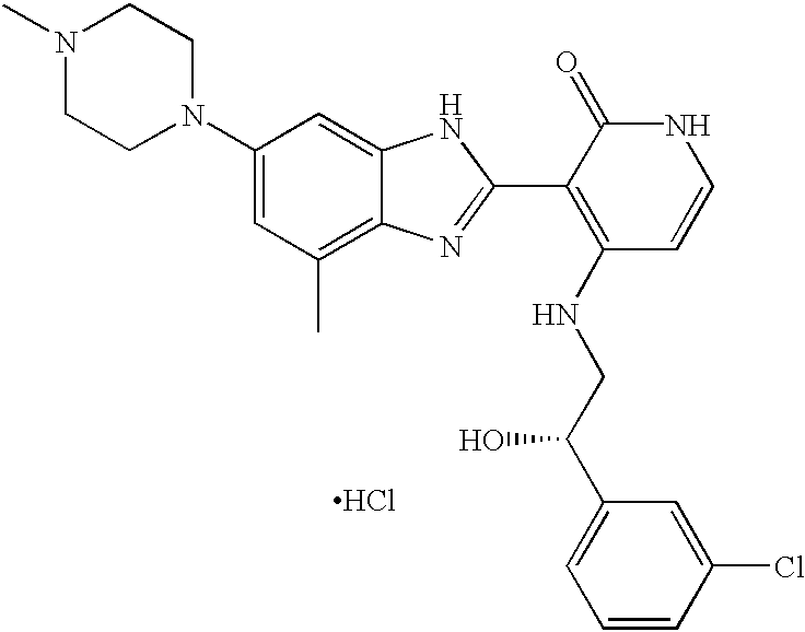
C1(N2CCN(C)CC2)=CC(C)=C2C(=C1)NC(C1=C(NCC(C3=CC=CC(Cl)=C3)O)C=CNC1=O)=N2.Cl
